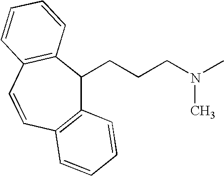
C12=C(C=CC3=C(C1CCCN(C)C)C=CC=C3)C=CC=C2
